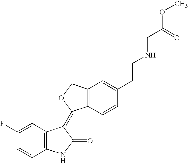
C1=C(F)C=CC2=C1C(=C1C3=C(CO1)C=C(CCNCC(OC)=O)C=C3)C(=O)N2
